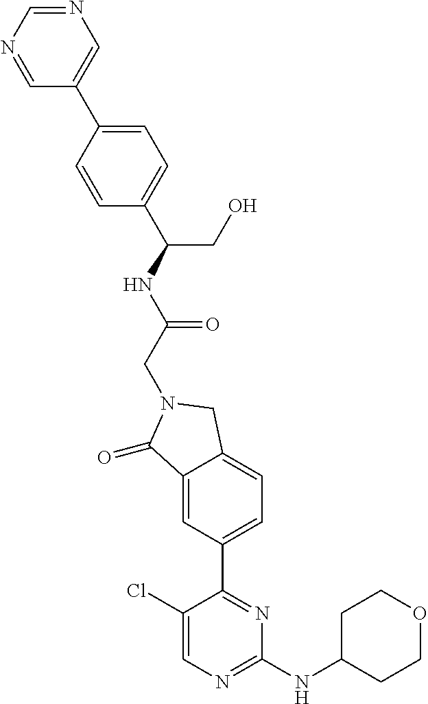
C1(=O)C2=CC(C3=NC(NC4CCOCC4)=NC=C3Cl)=CC=C2CN1CC(NC(CO)C1=CC=C(C2=CN=CN=C2)C=C1)=O
